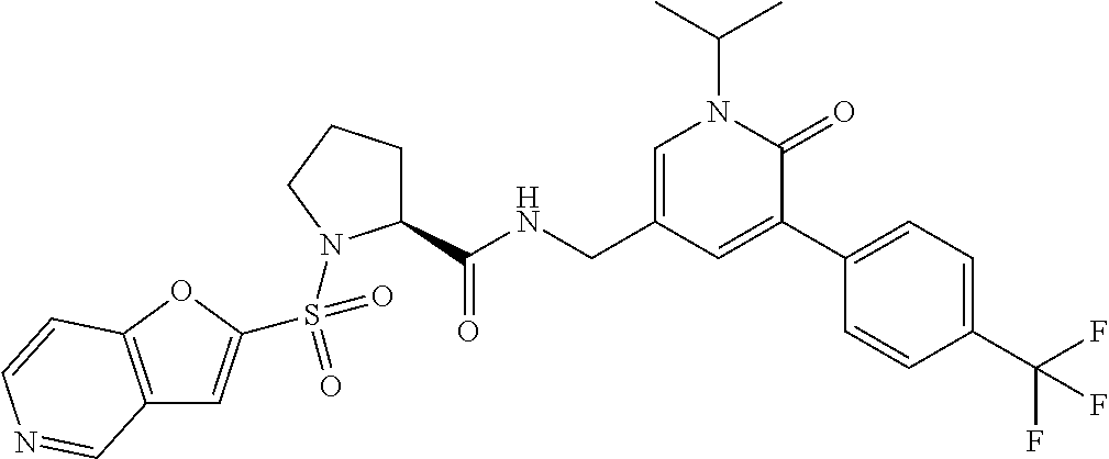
C12=C(OC(S(=O)(=O)N3C(C(NCC4=CN(C(C)C)C(=O)C(C5=CC=C(C(F)(F)F)C=C5)=C4)=O)CCC3)=C1)C=CN=C2
